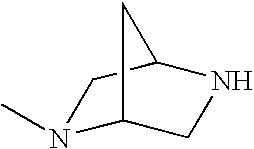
N1(C)C2CNC(C1)C2
